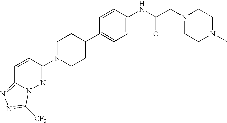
C1N(C2=NN3C(=NN=C3[CF3])C=C2)CCC(C2=CC=C(NC(CN3CCN(C)CC3)=O)C=C2)C1
